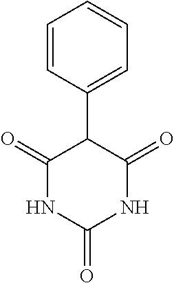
C1=CC(C2C(=O)NC(=O)NC2=O)=CC=C1
